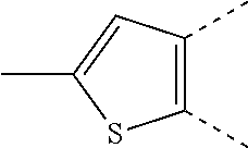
C1(C)=C(C)C=C(C)S1
